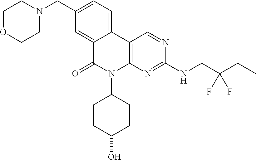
C1(CN2CCOCC2)=CC=C2C(=C1)C(=O)N(C1CCC(O)CC1)C1=C2C=NC(NCC(CC)(F)F)=N1
